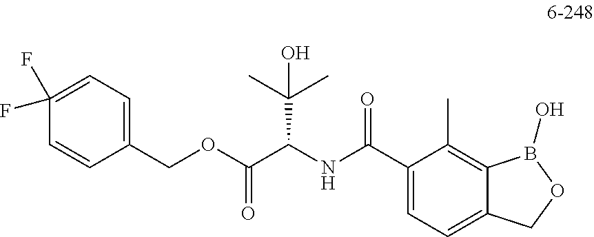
C1(COC(C(NC(C2=CC=C3C(=C2C)B(O)OC3)=O)C(C)(C)O)=O)=CC=C(F)(F)C=C1
